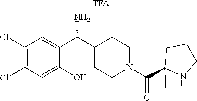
C1(Cl)=C(Cl)C=C(C(N)C2CCN(C(=O)C3(C)CCCN3)CC2)C(O)=C1.[TFA]
